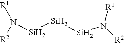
[Si]([Si][Si]N([R2])[R1])N([R1])[R2]
